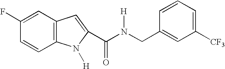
C1=C(F)C=CC2=C1C=C(C(N(CC1=CC([CF3])=CC=C1)[H])=O)N2[H]
